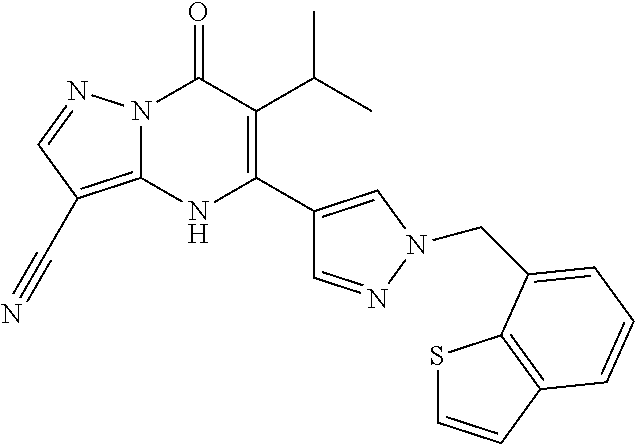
N12C(=C(C#N)C=N1)NC(C1=CN(CC3=CC=CC4=C3SC=C4)N=C1)=C(C(C)C)C2=O
